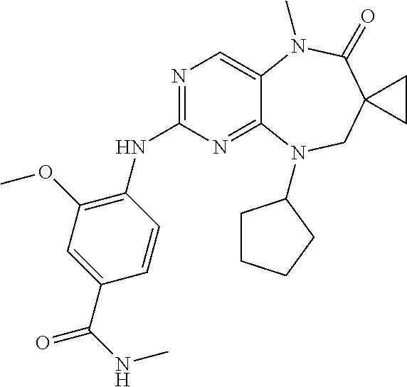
N1=C(NC2=C(OC)C=C(C(=O)NC)C=C2)N=C2C(=C1)N(C)C(=O)C1(CN2C2CCCC2)CC1
